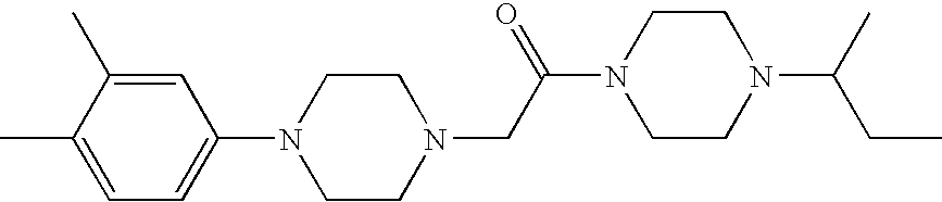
C1=C(C)C(C)=CC=C1N1CCN(CC(N2CCN(C(CC)C)CC2)=O)CC1
